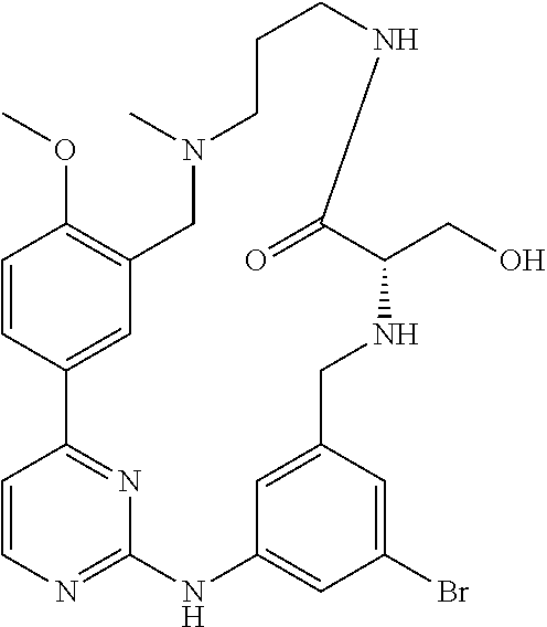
C1=CN=C2N=C1C1=CC(=C(OC)C=C1)CN(C)CCCNC(=O)C(CO)NCC1=CC(=CC(Br)=C1)N2
